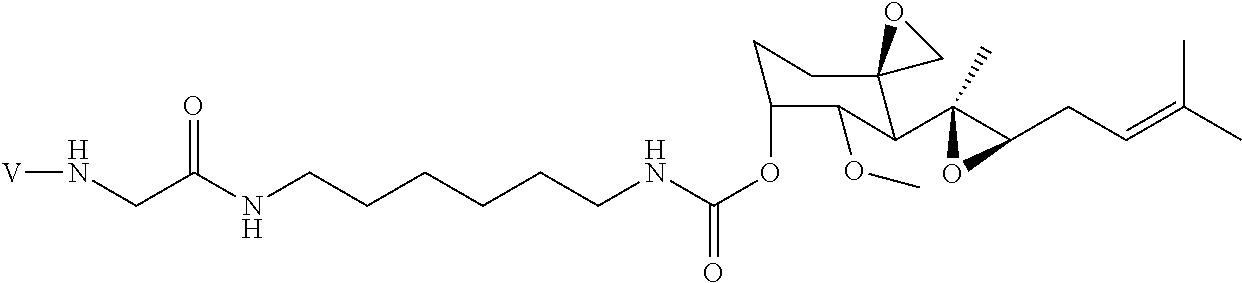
C(CCNC(OC1CCC2(C(C3(C)C(CC=C(C)C)O3)C1OC)CO2)=O)CCCNC(CN[V])=O
